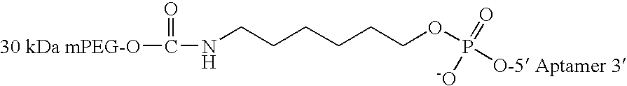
[30 kDa mPEG-O]C(=O)NCCCCCCOP(=O)([-O])[O-5 Aptamer 3]
